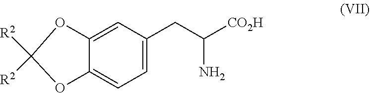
C12=CC(CC([CO2H])N)=CC=C1OC([R2])([R2])O2
